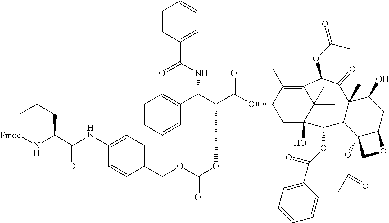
[Fmoc]NC(C(NC1=CC=C(COC(=O)OC(C(C2=CC=CC=C2)NC(=O)C2=CC=CC=C2)C(OC2CC3(O)C(C)(C)C(=C2C)C(OC(=O)C)C(=O)C2(C)C(O)CC4C(OC(C)=O)(CO4)C2C3OC(C2=CC=CC=C2)=O)=O)C=C1)=O)CC(C)C
